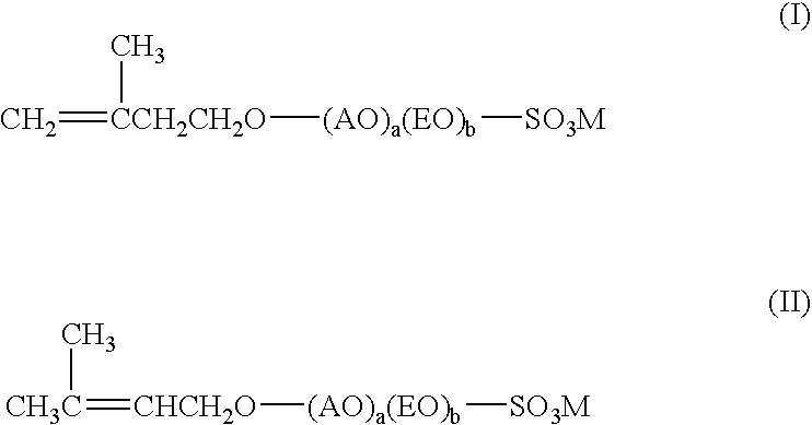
C=[CCH2CH2O](C)[(AO)a(EO)b][SO3M].[CH3C](=[CHCH2O][(AO)a(EO)b][SO3M])C
